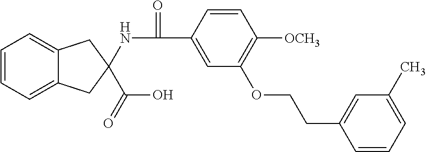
C12=CC=CC=C1CC(C(O)=O)(NC(=O)C1=CC(OCCC3=CC(C)=CC=C3)=C([OCH3])C=C1)C2
